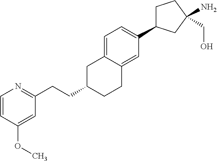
C1C(C2=CC=C3C(=C2)CCC(CCC2=NC=CC(OC)=C2)C3)CC(N)(CO)C1
